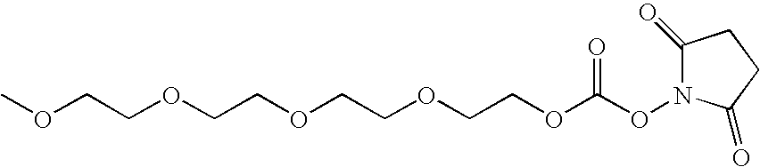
N1(OC(OCCOCCOCCOCCOC)=O)C(=O)CCC1=O
